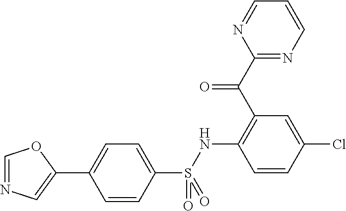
C1(C(C2=C(NS(C3=CC=C(C4=CN=CO4)C=C3)(=O)=O)C=CC(Cl)=C2)=O)=NC=CC=N1
